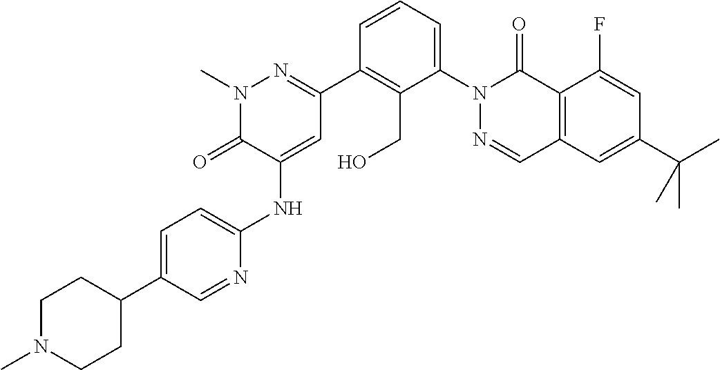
CN1N=C(C2=C(CO)C(N3C(=O)C4=C(C=N3)C=C(C(C)(C)C)C=C4F)=CC=C2)C=C(NC2=CC=C(C3CCN(C)CC3)C=N2)C1=O
